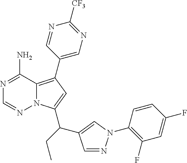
N1=C(N)C2=C(C3=CN=C([CF3])N=C3)C=C(C(C3=CN(C4=C(F)C=C(F)C=C4)N=C3)CC)N2N=C1
